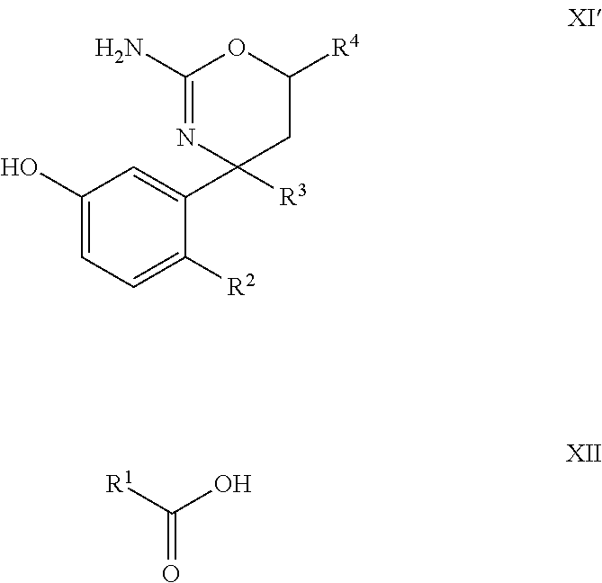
C1(O)=CC=C([R2])C(C2([R3])CC([R4])OC(N)=N2)=C1.[R1]C(O)=O
